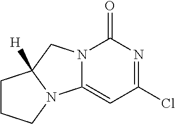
N12C(=CC(Cl)=NC1=O)N1C([H])(C2)CCC1
